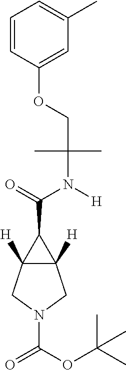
C12([H])C([H])(CN(C(=O)OC(C)(C)C)C1)C2C(=O)N([H])C(C)(C)COC1=CC(C)=CC=C1
